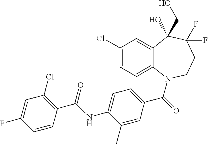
C12=CC(Cl)=CC=C1N(C(=O)C1=CC=C(NC(C3=C(Cl)C=C(F)C=C3)=O)C(C)=C1)CCC(F)(F)C2(CO)O
